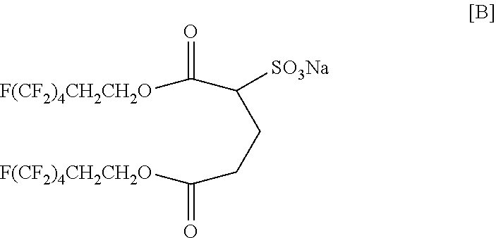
[F(CF2)4CH2CH2O]C(=O)C(CCC([F(CF2)4CH2CH2O])=O)[SO3Na]
